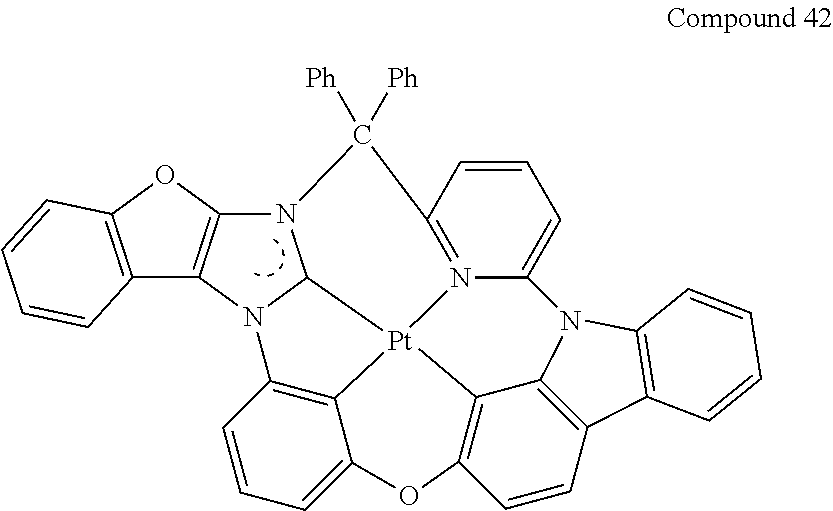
N12C3=C(C4=C(O3)C=CC=C4)N3C1[Pt]14N5=C(C=CC=C5N5C6=C(C=CC(=C16)OC1=CC=CC3=C41)C1=C5C=CC=C1)C2([Ph])[Ph]
